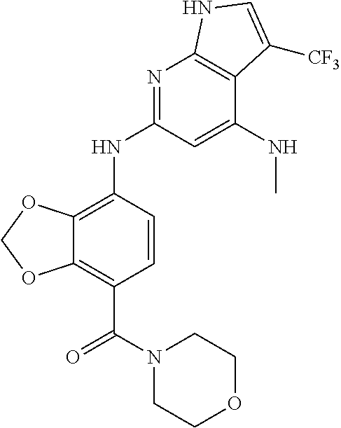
C12=C(C(N3CCOCC3)=O)C=CC(NC3=NC4=C(C(NC)=C3)C([CF3])=CN4)=C1OCO2
